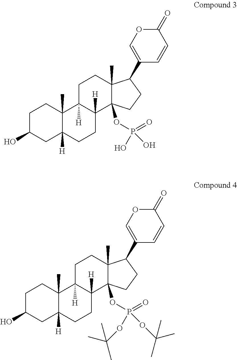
C1C(O)CC2([H])C(C)(C1)C1([H])C([H])(CC2)C2(OP(=O)(O)O)C(C)(CC1)C(C1=COC(=O)C=C1)CC2.C1C(O)CC2([H])C(C)(C1)C1([H])C([H])(CC2)C2(OP(=O)(OC(C)(C)C)OC(C)(C)C)C(C)(CC1)C(C1=COC(=O)C=C1)CC2
